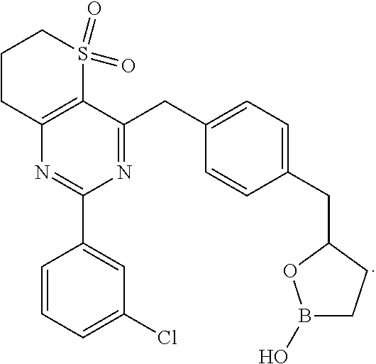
C1(CC2OB(O)CC2)=CC=C(CC2=NC(C3=CC(Cl)=CC=C3)=NC3=C2S(=O)(=O)CCC3)C=C1
